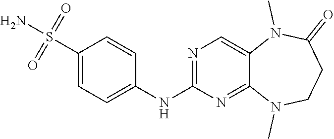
C12=CN=C(NC3=CC=C(S(N)(=O)=O)C=C3)N=C1N(C)CCC(=O)N2C
